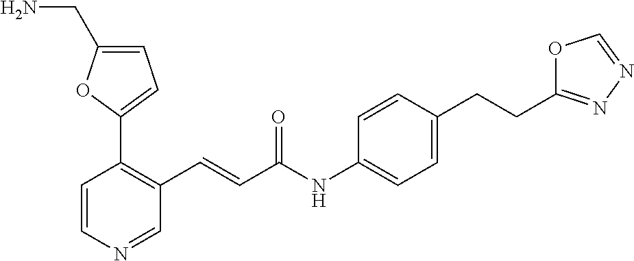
C1=CN=CC(C=CC(=O)NC2=CC=C(CCC3=NN=CO3)C=C2)=C1C1=CC=C(CN)O1
